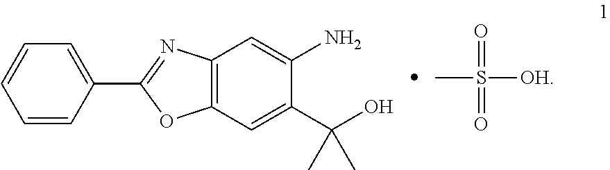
C1=CC(C2=NC3=C(O2)C=C(C(O)(C)C)C(N)=C3)=CC=C1.CS(=O)(=O)[OH]
